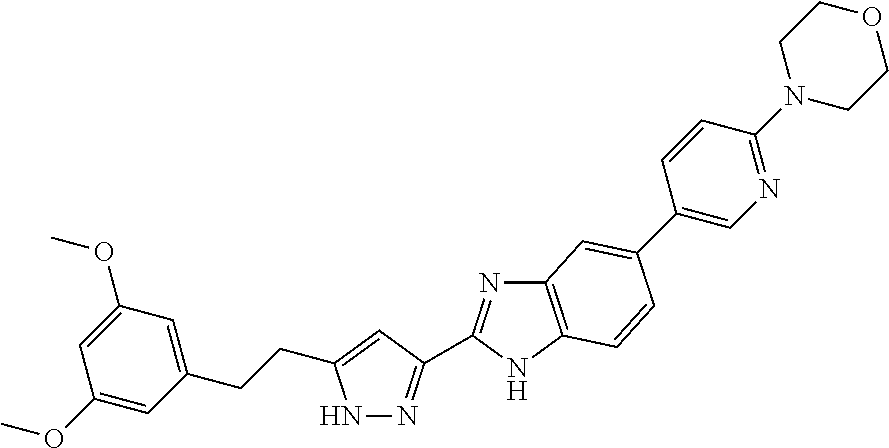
N1N=C(C2=NC3=C(N2)C=CC(C2=CN=C(N4CCOCC4)C=C2)=C3)C=C1CCC1=CC(OC)=CC(OC)=C1
